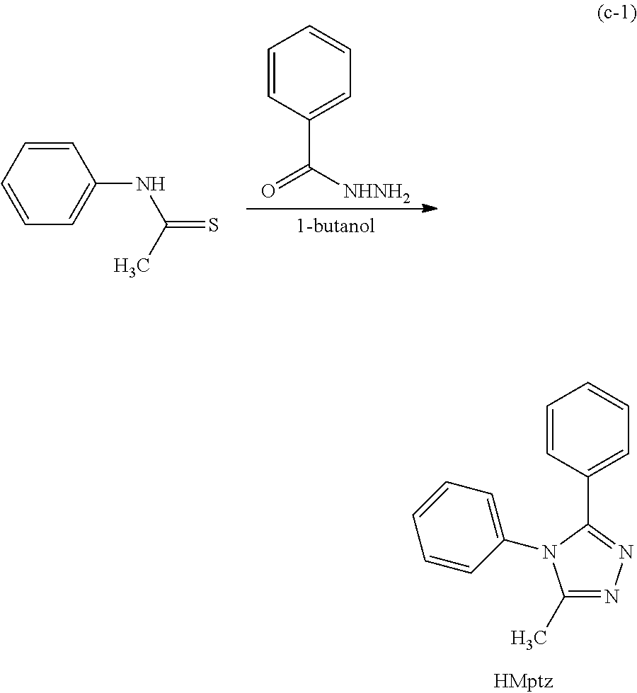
C1=CC=CC=C1NC(=S)C.C1=CC(C([NHNH2])=O)=CC=C1.C1(C)=NN=C(C2=CC=CC=C2)N1C1=CC=CC=C1
